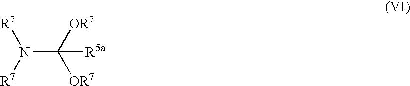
N(C([OR7])([OR7])[R5a])([R7])[R7]
